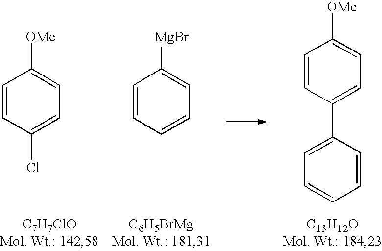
C1=CC(Cl)=CC=C1[OMe].C1=CC=CC=C1[MgBr].C1=CC(C2=CC=CC=C2)=CC=C1[OMe]
